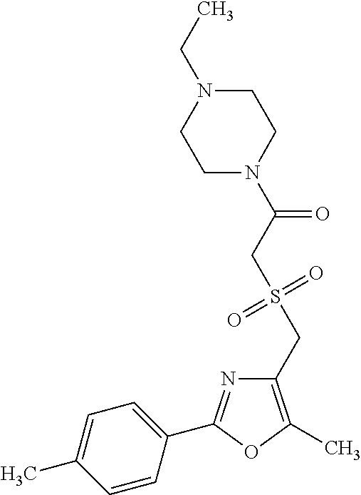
C1(CS(=O)(=O)CC(=O)N2CCN(CC)CC2)=C(C)OC(C2=CC=C(C)C=C2)=N1
